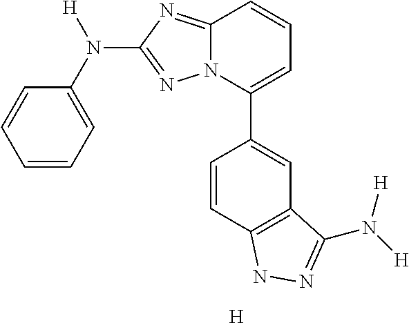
C1=CC=C(N([H])C2=NN3C(=N2)C=CC=C3C2=CC3=C(C=C2)NN=C3N([H])[H])C=C1.[H]
